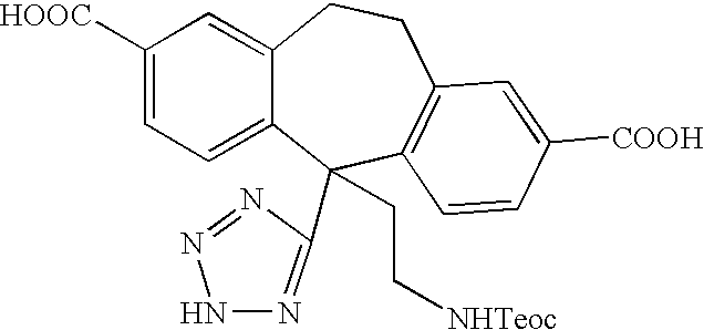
C1([HOOC])=CC=C2C(=C1)CCC1=C(C2(C2=NNN=N2)CC[NHTeoc])C=CC([COOH])=C1
